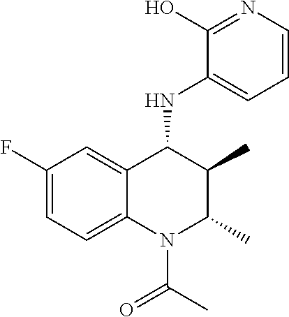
C1(F)=CC=C2C(=C1)C(NC1=CC=CN=C1O)C(C)C(C)N2C(C)=O
